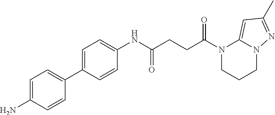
C1(NC(CCC(N2CCCN3C2=CC(C)=N3)=O)=O)=CC=C(C2=CC=C(N)C=C2)C=C1
